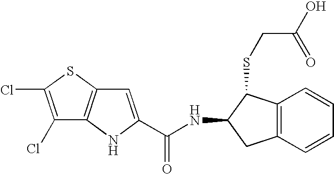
C1(Cl)=C(Cl)SC2=C1NC(C(NC1CC3=C(C1SCC(O)=O)C=CC=C3)=O)=C2
